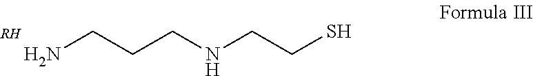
NCCCNCCS.[RH]
